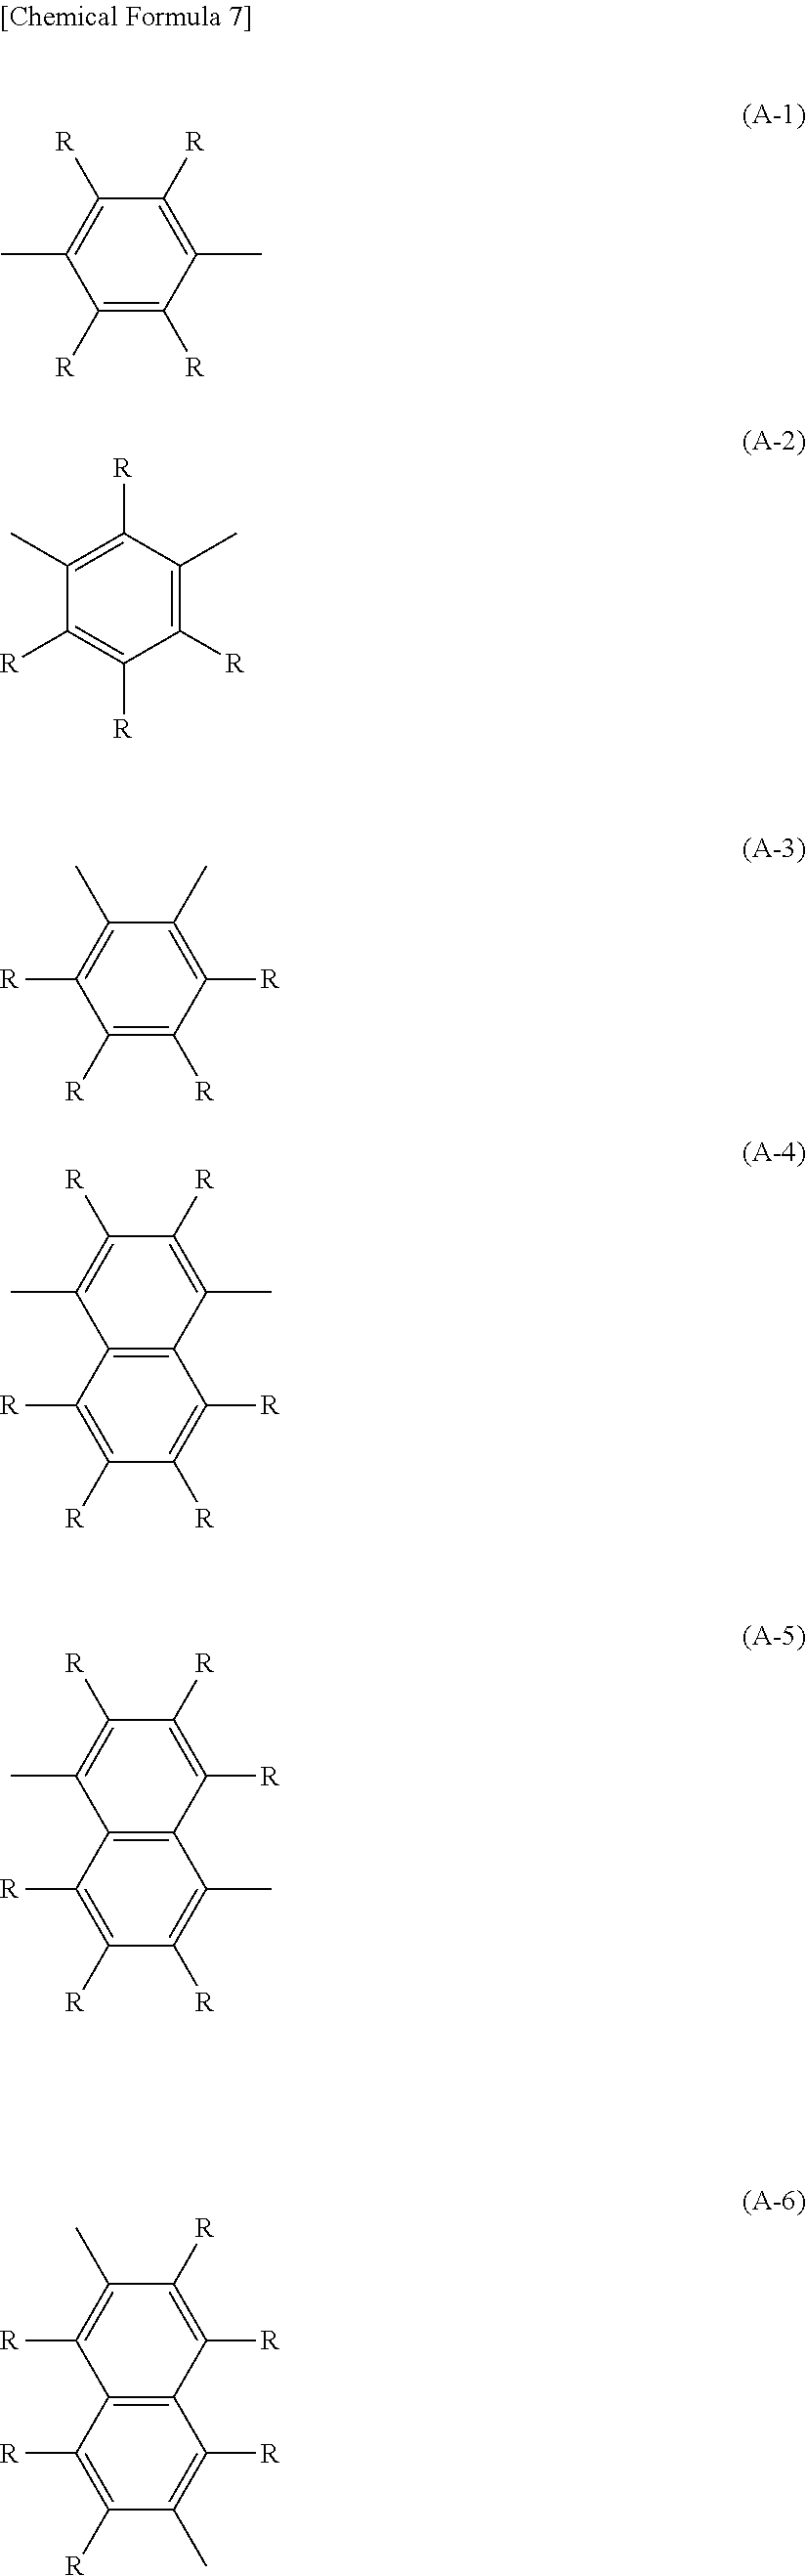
C1([R])=C([R])C(C)=C([R])C([R])=C1C.C1([R])=C(C)C([R])=C(C)C([R])=C1[R].C1([R])=C([R])C([R])=C(C)C(C)=C1[R].C1([R])=C([R])C2=C(C([R])=C1[R])C(C)=C([R])C([R])=C2C.C1([R])=C([R])C2=C(C(C)=C1[R])C([R])=C([R])C([R])=C2C.C1([R])=C([R])C2=C(C([R])=C1C)C([R])=C([R])C(C)=C2[R]
